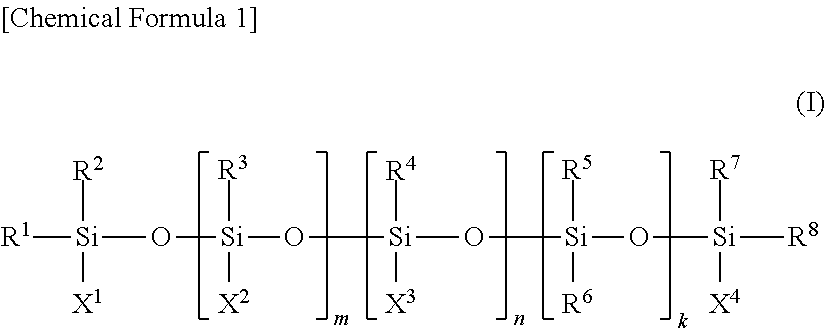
[R1][Si](O[Si](O[Si](O[Si](O[Si]([R8])([X4])[R7])([R6])[R5])([X3])[R4])([X2])[R3])([R2])[X1]
